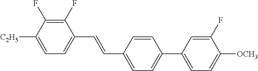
C1(F)=C(F)C([C2H5])=CC=C1C=CC1=CC=C(C2=CC=C([OCH3])C(F)=C2)C=C1
